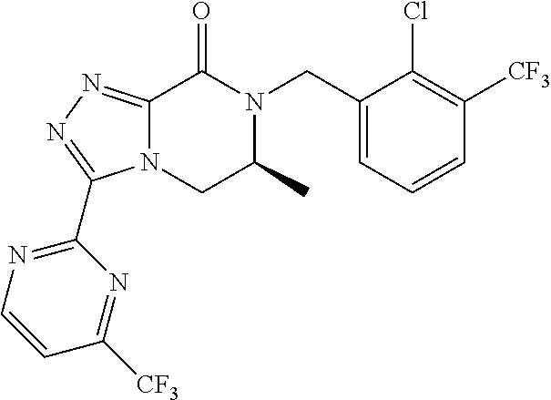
C12=NN=C(C3=NC=CC([CF3])=N3)N1CC(C)N(CC1=CC=CC([CF3])=C1Cl)C2=O
